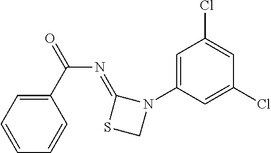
C1=C(N2C(=NC(=O)C3=CC=CC=C3)SC2)C=C(Cl)C=C1Cl
